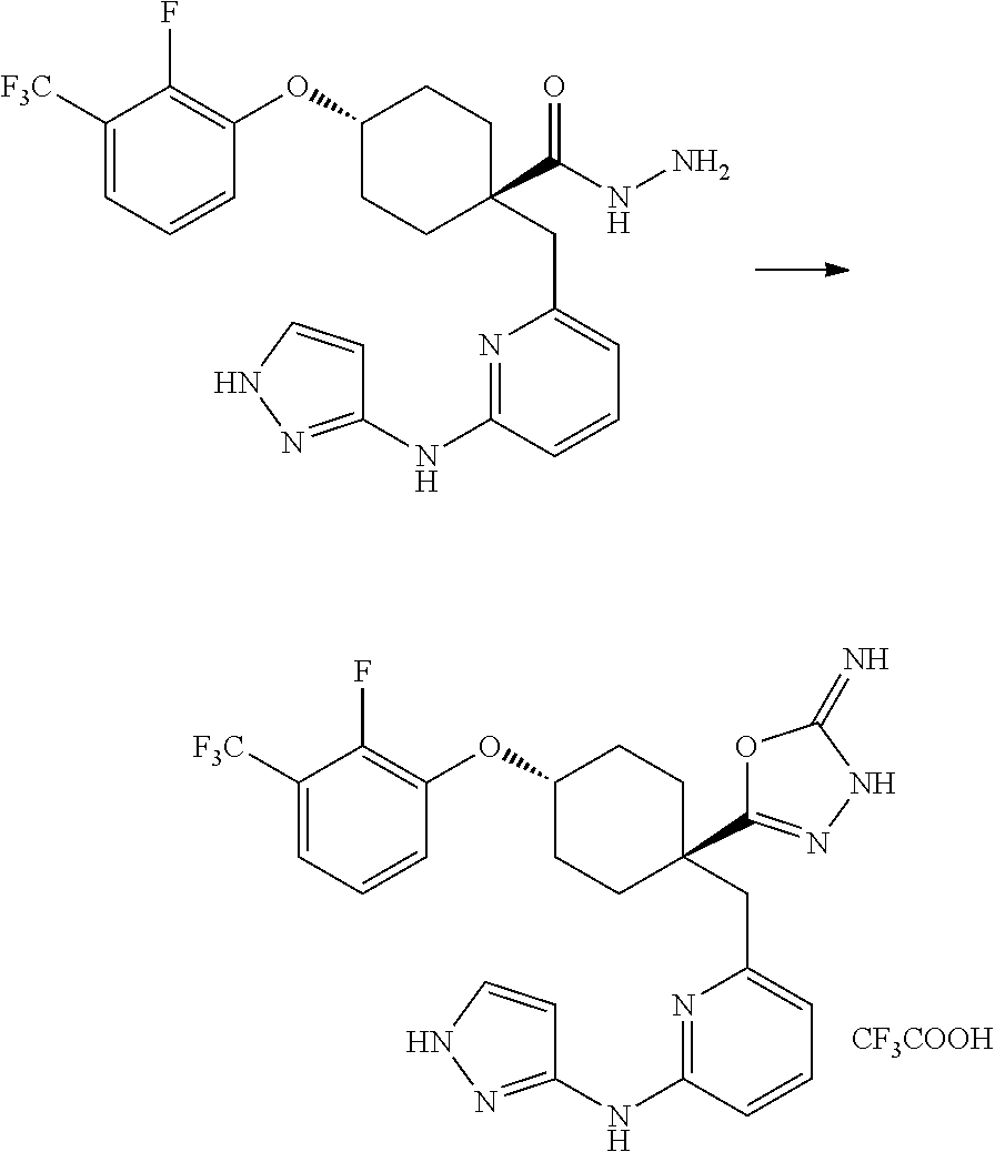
C1(OC2=C(F)C([F3C])=CC=C2)CCC(C(=O)NN)(CC2=CC=CC(NC3=NNC=C3)=N2)CC1.C1(OC2=C(F)C([F3C])=CC=C2)CCC(C2=NNC(=N)O2)(CC2=CC=CC(NC3=NNC=C3)=N2)CC1.[CF3COOH]
